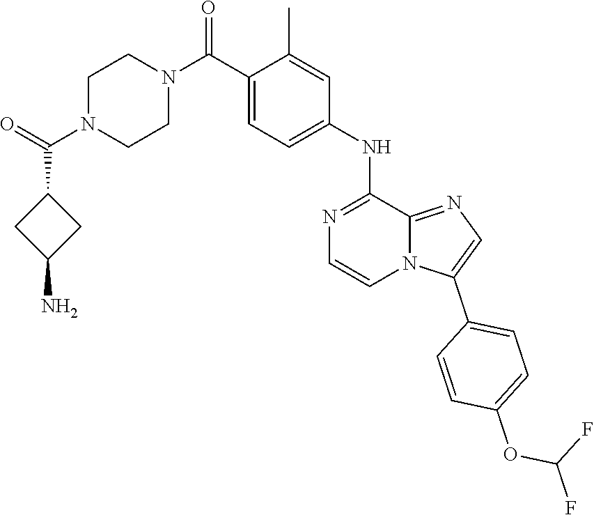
N1(C(=O)C2=CC=C(NC3=NC=CN4C3=NC=C4C3=CC=C(OC(F)F)C=C3)C=C2C)CCN(C(=O)C2CC(N)C2)CC1
